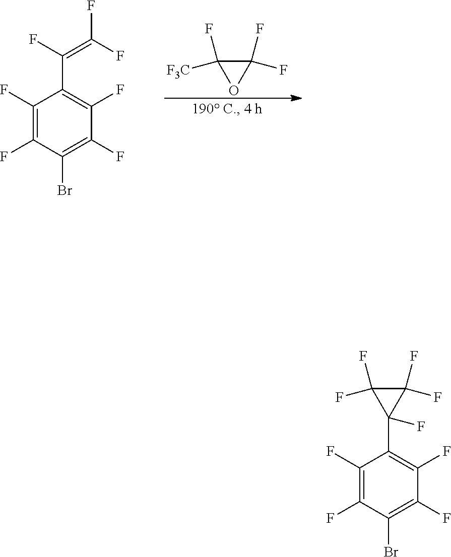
C1(F)(F)C(F)([F3C])O1.C1(F)=C(F)C(Br)=C(F)C(F)=C1C(=C(F)F)F.C1(F)=C(F)C(Br)=C(F)C(F)=C1C1(F)C(F)(F)C1(F)F
